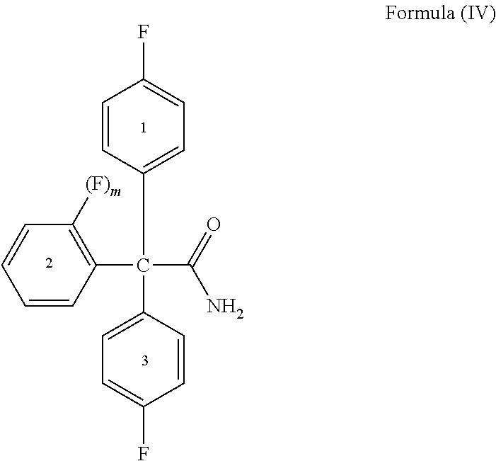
C1=CC(C(C2=C([(F)m])C=CC=C2)(C(=O)N)C2=CC=C(F)C=C2)=CC=C1F
